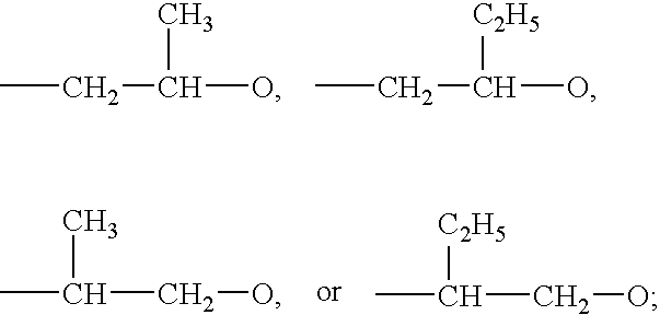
CCC(O)C.CCC(O)[C2H5].CC(CO)C.CC(CO)[C2H5]
